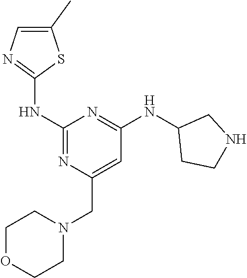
C1(C)=CN=C(NC2=NC(CN3CCOCC3)=CC(NC3CCNC3)=N2)S1
